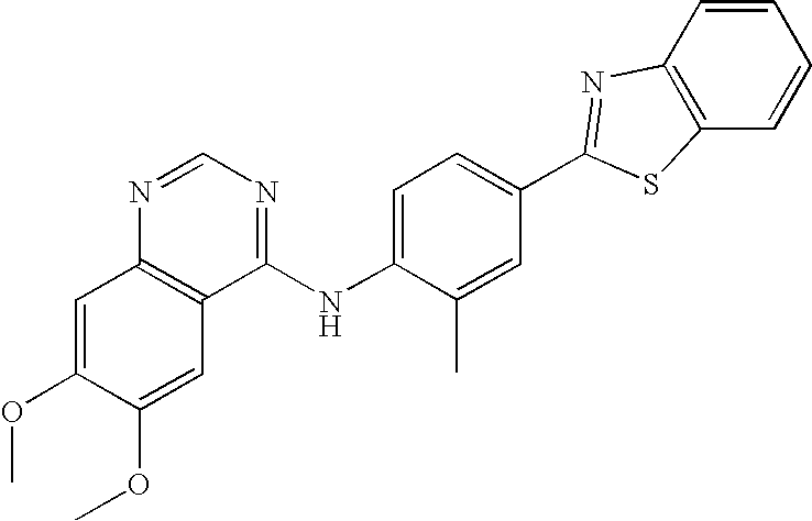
C1(NC2=NC=NC3=C2C=C(OC)C(OC)=C3)=CC=C(C2=NC3=C(S2)C=CC=C3)C=C1C
